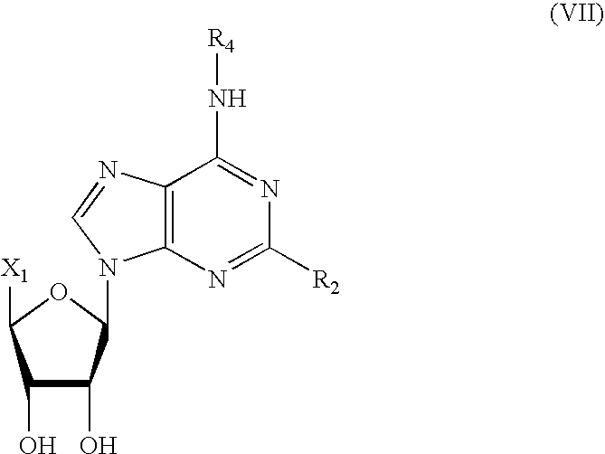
C12=C(N=C([R2])N=C1N[R4])N(C1C(O)C(O)C([X1])O1)C=N2
